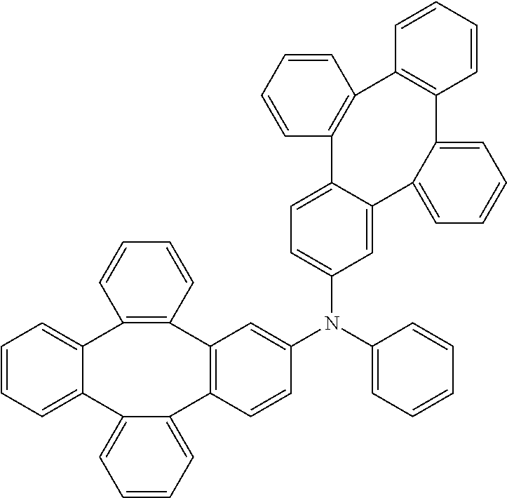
C12=C(C=CC=C1)C1=C(C3=CC=CC=C3C3=CC=CC=C23)C=CC(N(C2=CC=CC=C2)C2=CC=C3C(=C2)C2=CC=CC=C2C2=C(C4=C3C=CC=C4)C=CC=C2)=C1
